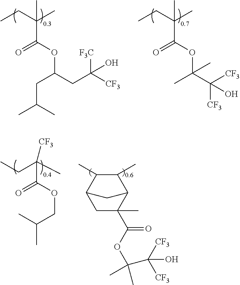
CC(CC)(C)C(OC(CC([CF3])([F3C])O)CC(C)C)=O.CC(CC)(C)C(OC(C([CF3])([CF3])O)(C)C)=O.[CF3]C(C(OCC(C)C)=O)(C)CC.C1(C)C(C)C2CC(C)(C(OC(C([CF3])([CF3])O)(C)C)=O)C1C2
